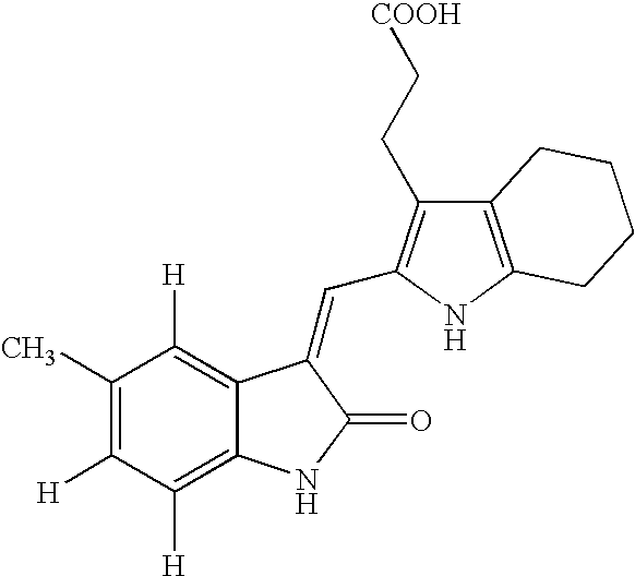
C1(C)=C([H])C([H])=C2C(=C1[H])C(=CC1=C(CC[COOH])C3=C(N1)CCCC3)C(=O)N2
